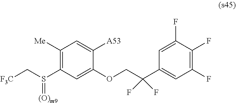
C1([Me])=C(S(C[F3C])=[(O)m9])C=C(OCC(C2=CC(F)=C(F)C(F)=C2)(F)F)C([A53])=C1
